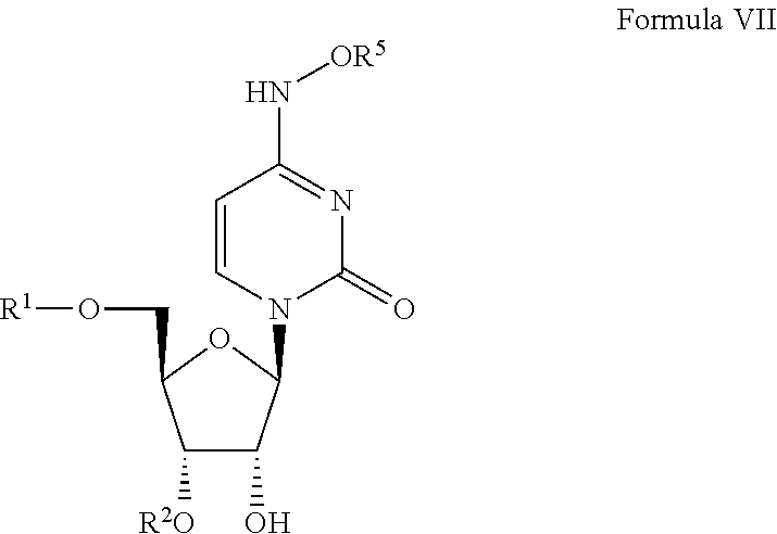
C1([R2O])C(O)C(N2C(=O)N=C(N[OR5])C=C2)OC1CO[R1]
